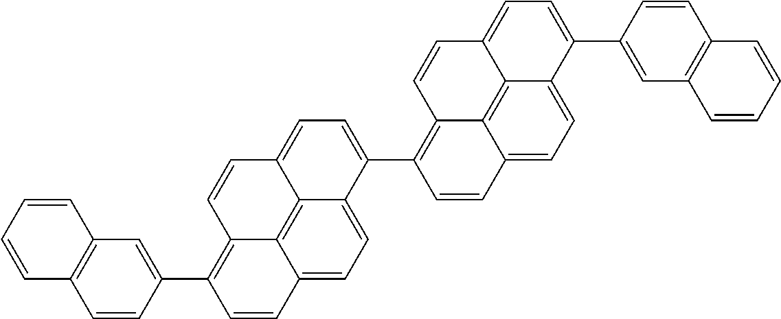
C12=CC=C3C4=C1C(=C(C1=CC5=C(C=C1)C=CC=C5)C=C2)C=CC4=CC=C3C1=C2C3=C4C(=CC=C3C=C1)C(C1=CC3=C(C=C1)C=CC=C3)=CC=C4C=C2
